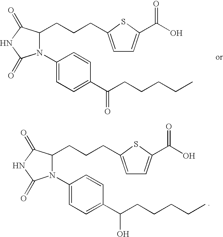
C1=C(N2C(CCCC3=CC=C(C(O)=O)S3)C(=O)NC2=O)C=CC(C(CCCCC)=O)=C1.C1=C(N2C(CCCC3=CC=C(C(O)=O)S3)C(=O)NC2=O)C=CC(C(CCCCC)O)=C1
